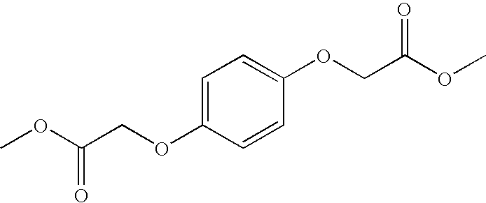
COC(COC1=CC=C(OCC(OC)=O)C=C1)=O
